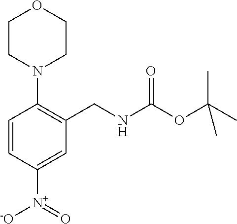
C1CN(C2=C(CNC(OC(C)(C)C)=O)C=C([N+](=O)[-O])C=C2)CCO1
